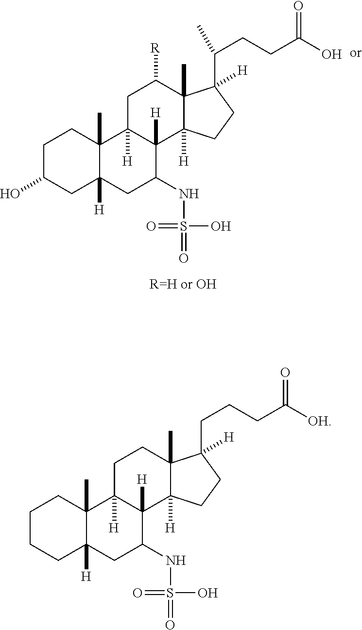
C1C(O)CC2([H])C(C)(C1)C1([H])C([H])(C(NS(=O)(O)=O)C2)C2([H])C(C)(C([R])C1)C(C(CCC(O)=O)C)([H])CC2.C1CCC2([H])C(C)(C1)C1([H])C([H])(C(NS(=O)(O)=O)C2)C2([H])C(C)(CC1)C(CCCC([OH])=O)([H])CC2
